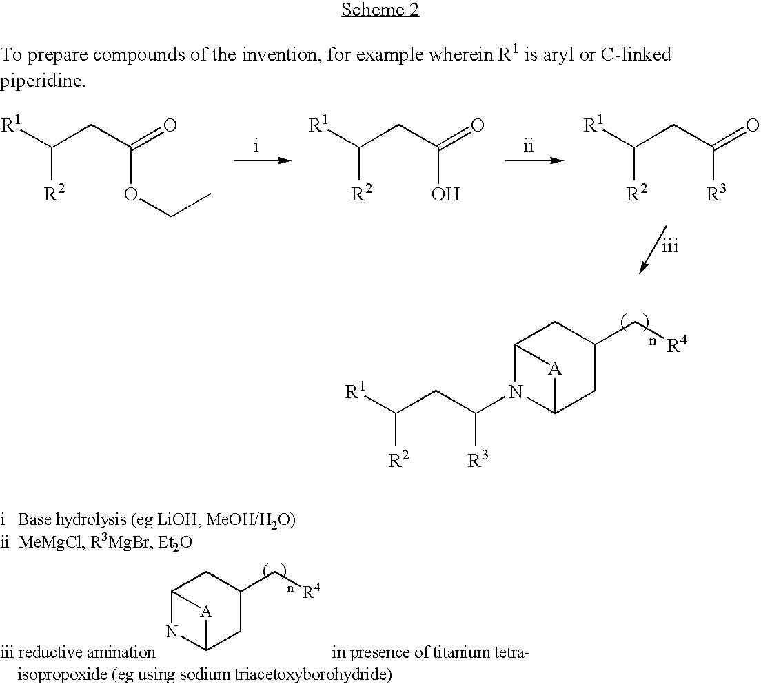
C12N(C(CC([R1])[R2])[R3])C(CC(C[R4])C1)[A]2.[R1]C(CC(=O)OCC)[R2].[R1]C(CC(=O)O)[R2].[R1]C(CC(=O)[R3])[R2].C12NC(CC(C[R4])C1)[A]2
